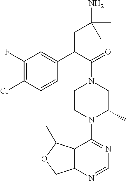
C12=C(N=CN=C1N1C(C)CN(C(C(C3=CC(F)=C(Cl)C=C3)CC(N)(C)C)=O)CC1)COC2C
